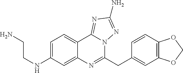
C(CNC1=CC=C2C(=C1)N=C(CC1=CC3=C(C=C1)OCO3)N1C2=NC(N)=N1)N
